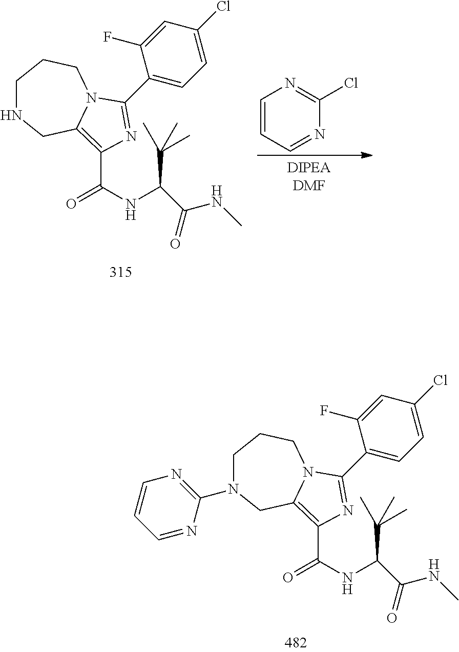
C1=CC=NC(Cl)=N1.C1NCC2=C(C(=O)NC(C(C)(C)C)C(=O)NC)N=C(C3=CC=C(Cl)C=C3F)N2CC1.C1N(C2=NC=CC=N2)CC2=C(C(=O)NC(C(C)(C)C)C(=O)NC)N=C(C3=CC=C(Cl)C=C3F)N2CC1
